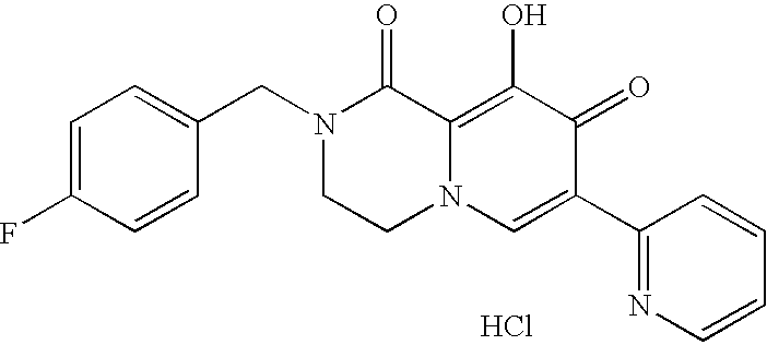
C1=C(F)C=CC(CN2CCN3C(=C(O)C(=O)C(C4=NC=CC=C4)=C3)C2=O)=C1.Cl
